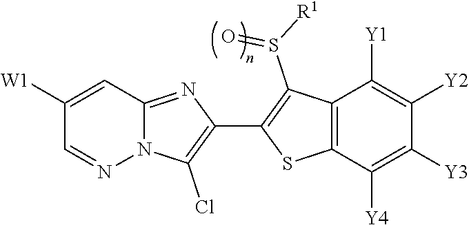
N12C(=NC(C3=C(S(=O)[R1])C4=C(S3)C([Y4])=C([Y3])C([Y2])=C4[Y1])=C1Cl)C=C([W1])C=N2
